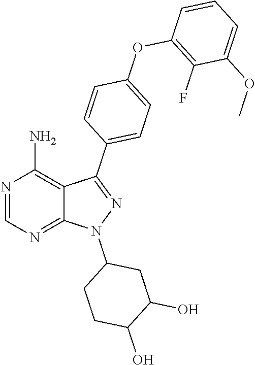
N1(C2CCC(O)C(O)C2)N=C(C2=CC=C(OC3=C(F)C(OC)=CC=C3)C=C2)C2=C(N)N=CN=C12
